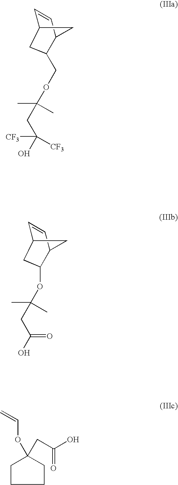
OC([CF3])([CF3])CC(C)(C)OCC1CC2C=CC1C2.OC(CC(C)(C)OC1CC2C=CC1C2)=O.C1CC(OC=C)(CC(=O)O)CC1
